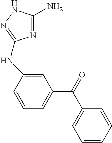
N1=C(N)NN=C1NC1=CC(C(C2=CC=CC=C2)=O)=CC=C1
